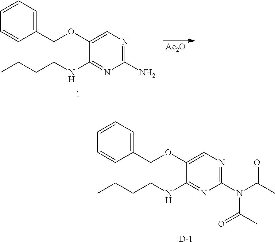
C1(COC2=CN=C(N)N=C2NCCCC)=CC=CC=C1.[Ac2O].[D].O(C1=CN=C(N(C(C)=O)C(C)=O)N=C1NCCCC)CC1=CC=CC=C1
